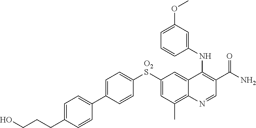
C1([O2S]C2=CC(C)=C3C(=C2)C(NC2=CC(OC)=CC=C2)=C(C(N)=O)C=N3)=CC=C(C2=CC=C(CCCO)C=C2)C=C1
